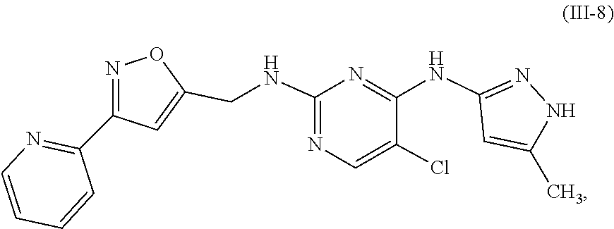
C1(NC2=NC(NCC3=CC(C4=NC=CC=C4)=NO3)=NC=C2Cl)=NNC(C)=C1
